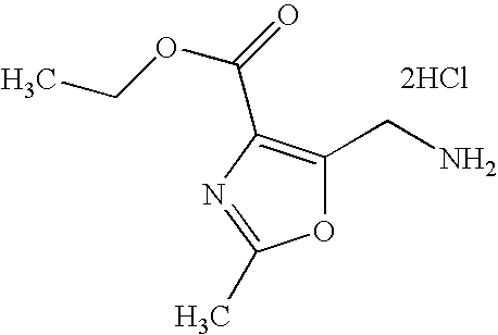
O1C(CN)=C(C(OCC)=O)N=C1C.[2HCl]
